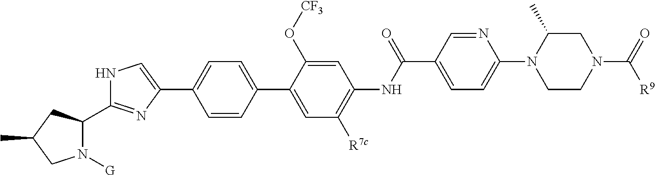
N1([G])C(C2=NC(C3=CC=C(C4=CC([R7c])=C(NC(C5=CC=C(N6CCN(C(=O)[R9])CC6C)N=C5)=O)C=C4O[CF3])C=C3)=CN2)CC(C)C1
